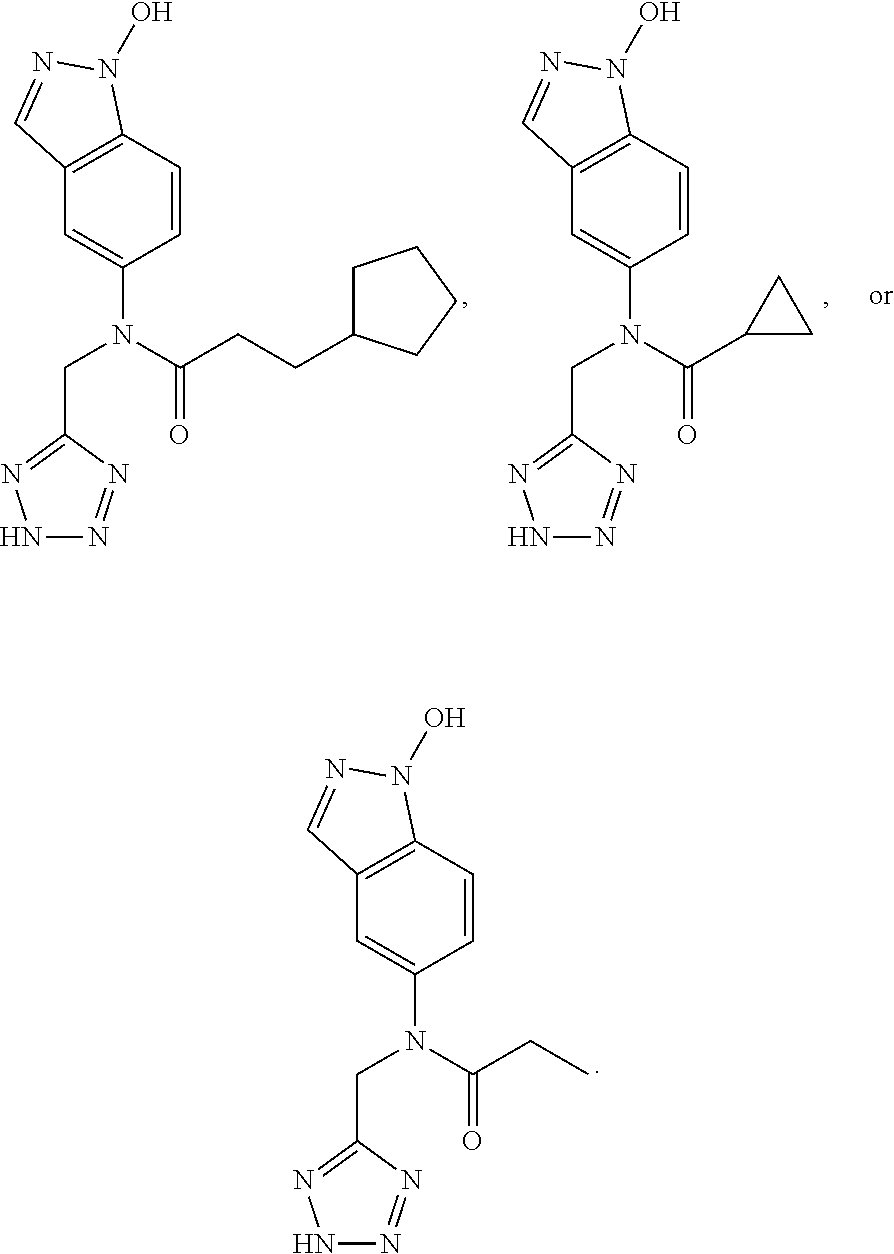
C12=C(C=C(N(CC3=NNN=N3)C(CC)=O)C=C1)C=NN2O.C12=C(C=C(N(CC3=NNN=N3)C(CCC3CCCC3)=O)C=C1)C=NN2O.C12=C(C=C(N(CC3=NNN=N3)C(C3CC3)=O)C=C1)C=NN2O
